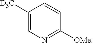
C1([D3C])=CN=C([OMe])C=C1
